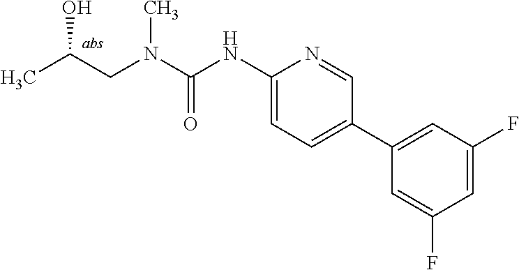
OC(C)CN(C)C(=O)NC1=CC=C(C2=CC(F)=CC(F)=C2)C=N1
